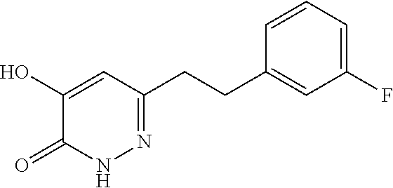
C1(O)=CC(CCC2=CC(F)=CC=C2)=NNC1=O
